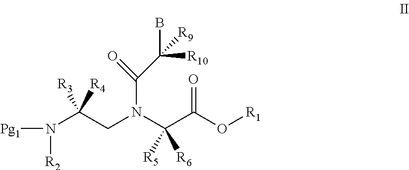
[Pg1]N([R2])C(CN(C(C(O[R1])=O)([R5])[R6])C(=O)C([R10])(B)[R9])([R3])[R4]
